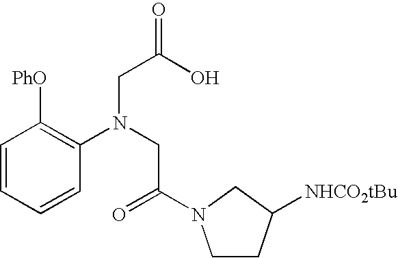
C1=CC=CC(N(CC(=O)N2CCC([NHCO2tBu])C2)CC(O)=O)=C1[PhO]
